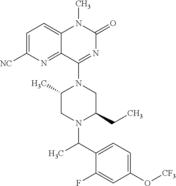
C1=C([NC])N=C2C(=C1)N(C)C(=O)N=C2N1C(C)CN(C(C2=CC=C(O[CF3])C=C2F)C)C(CC)C1
